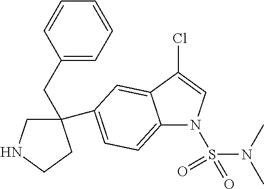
C1NCCC1(CC1=CC=CC=C1)C1=CC=C2N(S(N(C)C)(=O)=O)C=C(Cl)C2=C1
